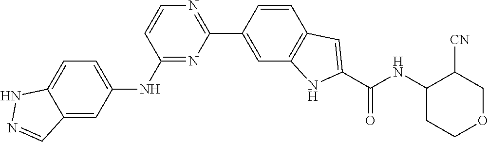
N1=C(NC2=CC=C3NN=CC3=C2)C=CN=C1C1=CC2=C(C=C1)C=C(C(NC1CCOCC1[CN])=O)N2
